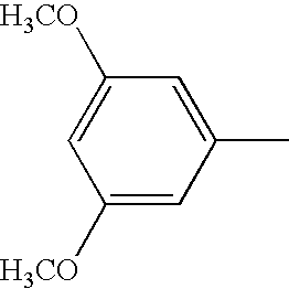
C1([H3CO])=CC(C)=CC([H3CO])=C1
